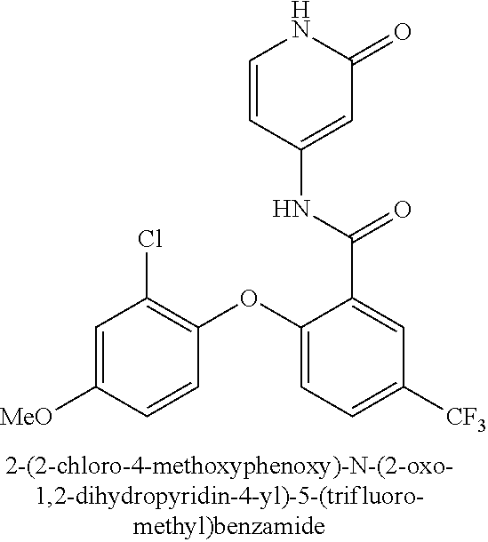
C1=C([MeO])C=CC(OC2=CC=C([CF3])C=C2C(NC2=CC(=O)NC=C2)=O)=C1Cl
